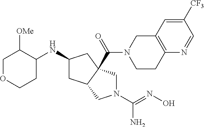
C1([CF3])=CC2=C(N=C1)CCN(C(=O)C13C(CC(NC4C([OMe])COCC4)C1)CN(C(=NO)N)C3)C2
